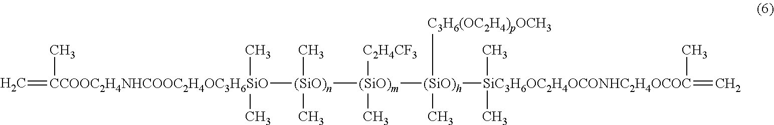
C[CCOOC2H4NHCOOC2H4OC3H6SiO](=C)([(SiO)n]([(SiO)m]([C2H4CF3])(C)[(SiO)h]([C3H6(OC2H4)pOCH3])(C)[SiC3H6OC2H4OCONHC2H4OCOC](C)(=C)(C)C)(C)C)(C)C
